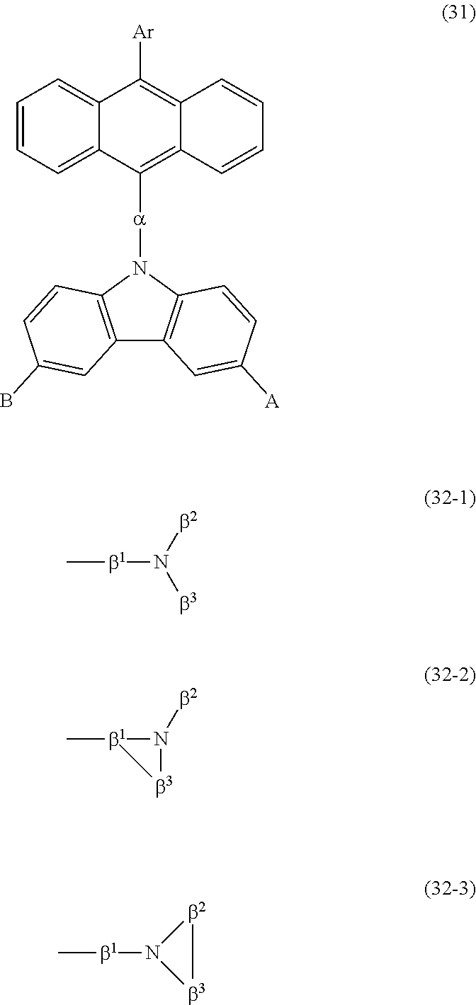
C1=CC=C2C(=C1)C([Ar])=C1C(=C2[a]N2C3=C(C4=C2C=CC([A])=C4)C=C(B)C=C3)C=CC=C1.C[b1]N([b3])[b2].C[b1]1N([b2])[b3]1.C[b1]N1[b3][b2]1
